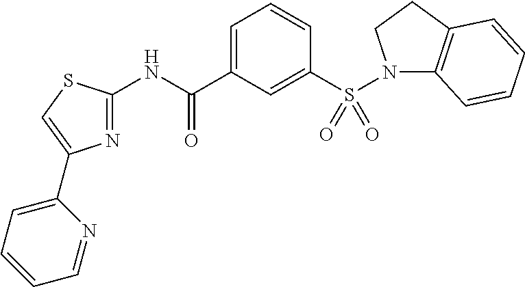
N1=C(NC(C2=CC=CC(S(N3C4=C(CC3)C=CC=C4)(=O)=O)=C2)=O)SC=C1C1=CC=CC=N1
